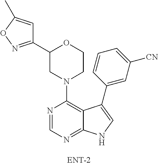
N1(C2=C3C(=NC=N2)NC=C3C2=CC([CN])=CC=C2)CCOC(C2=NOC(C)=C2)C1
